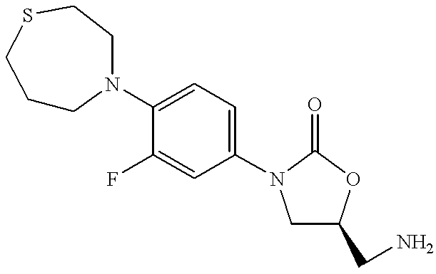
C1(N2CCCSCC2)=CC=C(N2CC(CN)OC2=O)C=C1F
